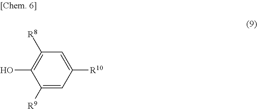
C1([R9])=CC([R10])=CC([R8])=C1O
